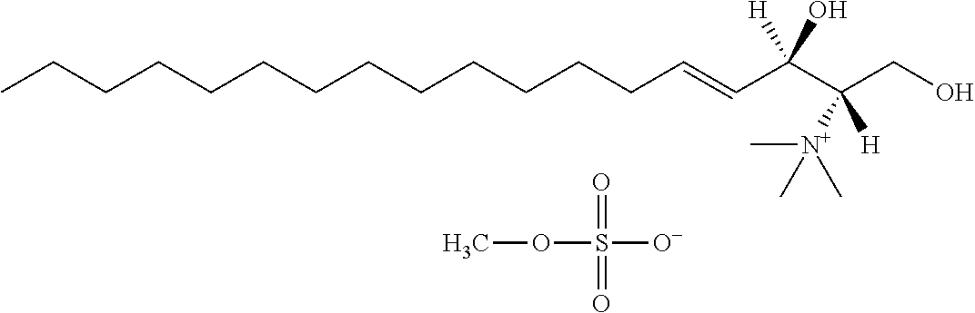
CCCCCCCCCCCCCC=CC(C(CO)([H])[N+](C)(C)C)(O)[H].COS(=O)(=O)[O-]
